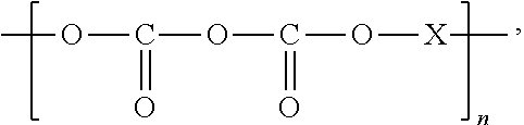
COC(=O)OC(=O)O[X]C
